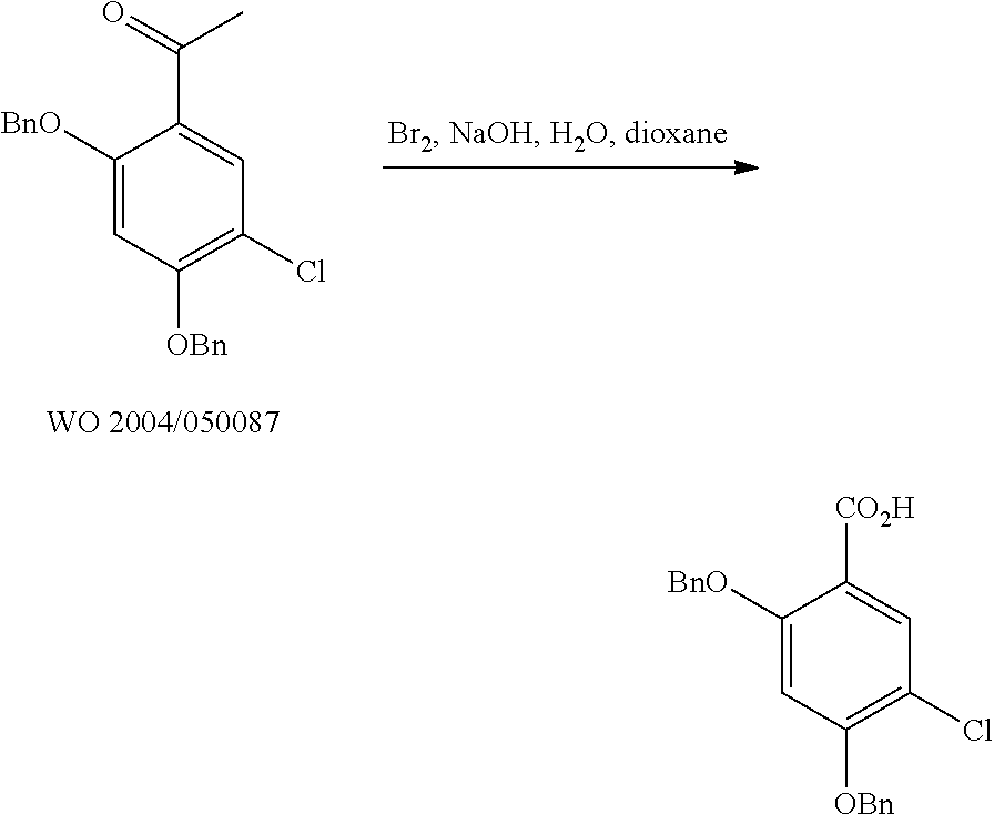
C1([BnO])=CC([OBn])=C(Cl)C=C1C(=O)C.C1([BnO])=CC([OBn])=C(Cl)C=C1[CO2H]
